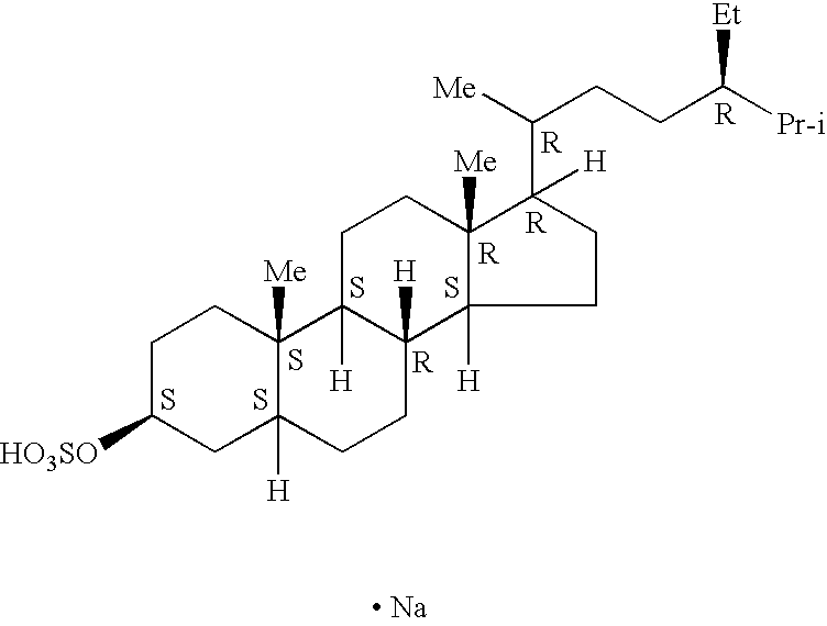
C1C([HO3SO])CC2([H])C([Me])(C1)C1([H])C([H])(CC2)C2([H])C([Me])(CC1)C(C([Me])CCC([Pr-i])[Et])([H])CC2.S.S.S.[R].S.[R].[R].[R].[ Na].[R].S
